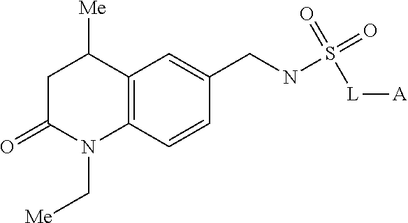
C1C(=O)N(C[Me])C2=C(C1[Me])C=C(CNS(=O)(=O)[L][A])C=C2
